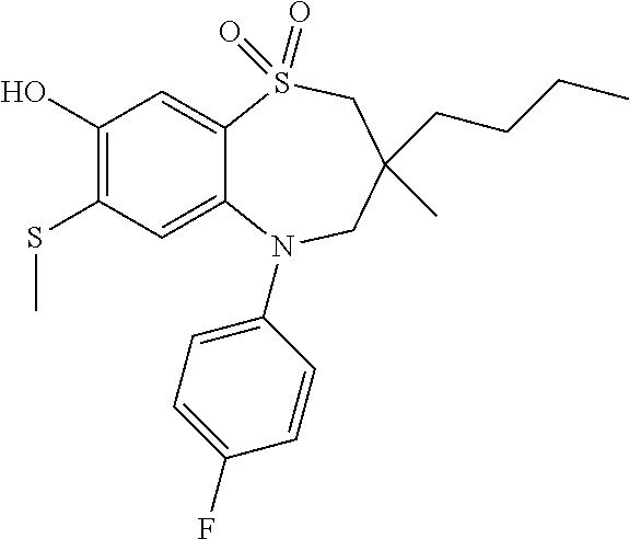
C1(O)=C(SC)C=C2C(=C1)S(=O)(=O)CC(CCCC)(C)CN2C1=CC=C(F)C=C1
